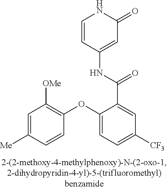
C1=CC(NC(C2=CC([CF3])=CC=C2OC2=C([OMe])C=C([Me])C=C2)=O)=CC(=O)N1
